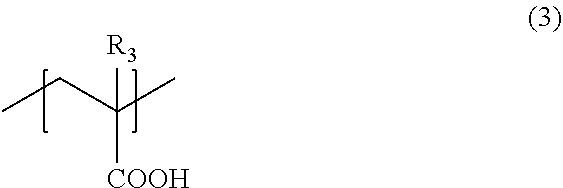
CCC(C)([COOH])[R3]
